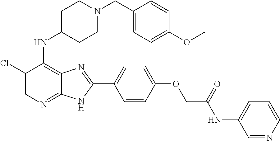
C1(Cl)=CN=C2C(=C1NC1CCN(CC3=CC=C(OC)C=C3)CC1)N=C(C1=CC=C(OCC(NC3=CC=CN=C3)=O)C=C1)N2
